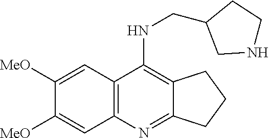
C1([MeO])=CC2=C(C=C1[MeO])N=C1C(=C2NCC2CNCC2)CCC1
